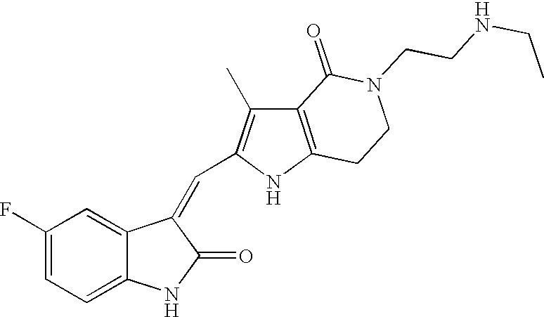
C1(F)=CC=C2C(=C1)C(=CC1=C(C)C3=C(N1)CCN(CCNCC)C3=O)C(=O)N2
